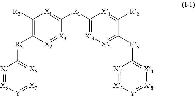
C1([R2])=C([R3]C2=[X5][X7]=[Y][X6]=[X4]2)[X2]=[X3]C([R1]C2=[X3][X2]=C([R3]C3=[X4][X8]=[Y][X7]=[X5]3)C([R2])=[X1]2)=[X1]1
